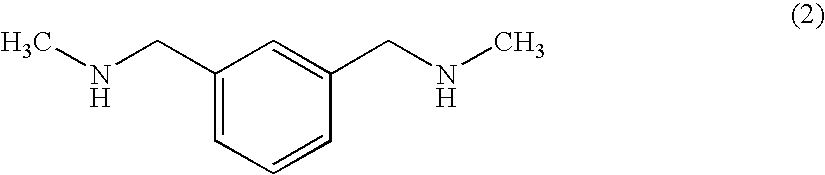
C1(CNC)=CC=CC(CNC)=C1
